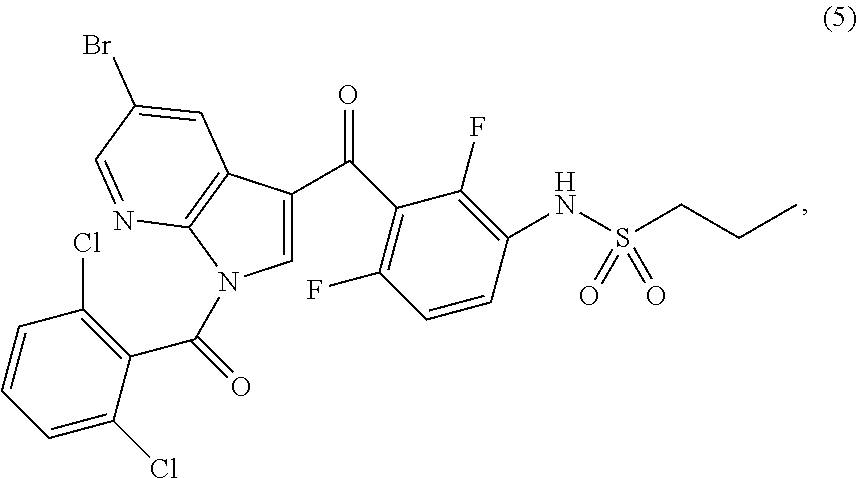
C1=C(C(C2=C(F)C=CC(NS(CCC)(=O)=O)=C2F)=O)C2=C(N1C(C1=C(Cl)C=CC=C1Cl)=O)N=CC(Br)=C2
